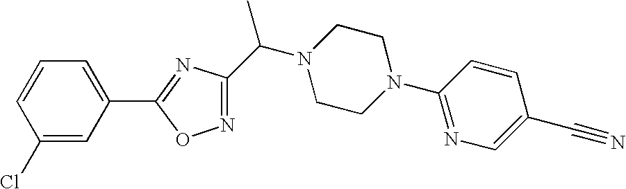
C1(Cl)=CC(C2=NC(C(N3CCN(C4=NC=C(C#N)C=C4)CC3)C)=NO2)=CC=C1
